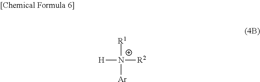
[R1][N+]([Ar])([R2])[H]
